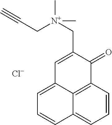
C1=C2C3=C(C=CC=C3C=C1)C(=O)C(C[N+](CC#C)(C)C)=C2.[Cl-]
